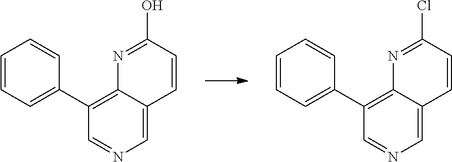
N1=C(O)C=CC2=CN=CC(C3=CC=CC=C3)=C12.N1=C(Cl)C=CC2=CN=CC(C3=CC=CC=C3)=C12
